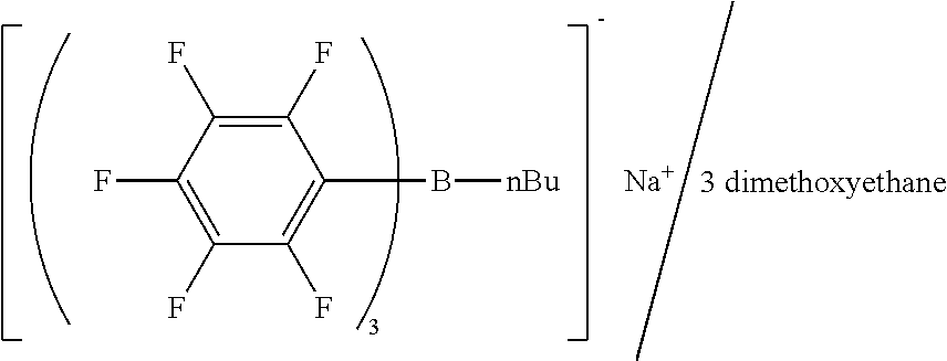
C1(F)=C(F)C(F)=C(B[nBu])C(F)=C1F.[Na].[3 dimethoxyethane]
